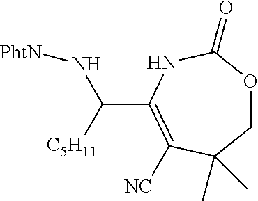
C1(C(N[PhtN])[C5H11])=C([NC])C(C)(C)COC(=O)N1
